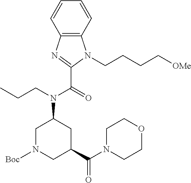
C1=CC=CC2=C1N(CCCC[OMe])C(C(=O)N(CCC)C1CN([Boc])CC(C(N3CCOCC3)=O)C1)=N2
